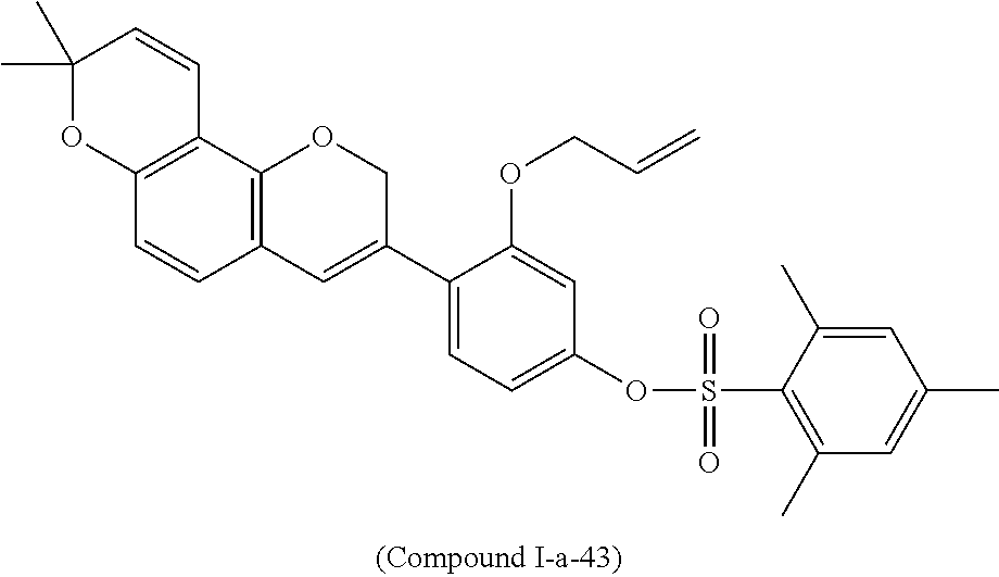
C12=C(C3=C(C=C1)C=C(C1=CC=C(OS(C4=C(C)C=C(C)C=C4C)(=O)=O)C=C1OCC=C)CO3)C=CC(C)(C)O2
